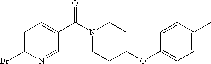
C1=C(Br)N=CC(C(N2CCC(OC3=CC=C(C)C=C3)CC2)=O)=C1
